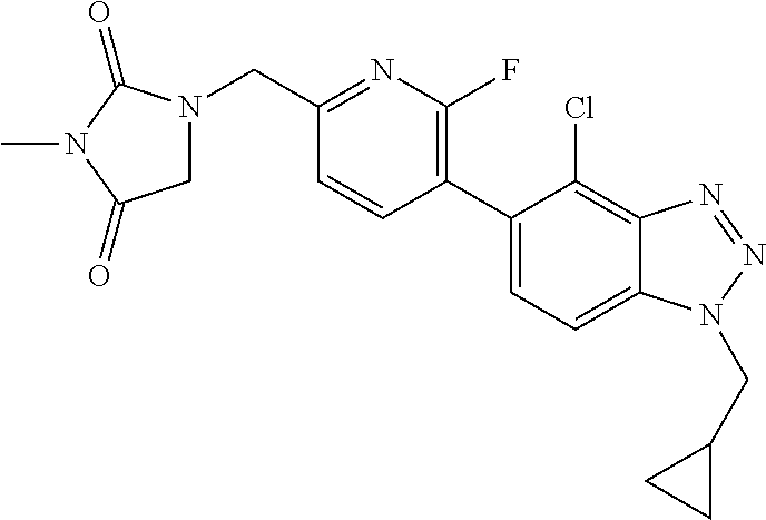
C1=C(C2=C(F)N=C(CN3CC(=O)N(C)C3=O)C=C2)C(Cl)=C2C(=C1)N(CC1CC1)N=N2
